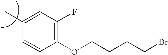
C(CCOC1=C(F)C=C(C)C=C1)CBr
